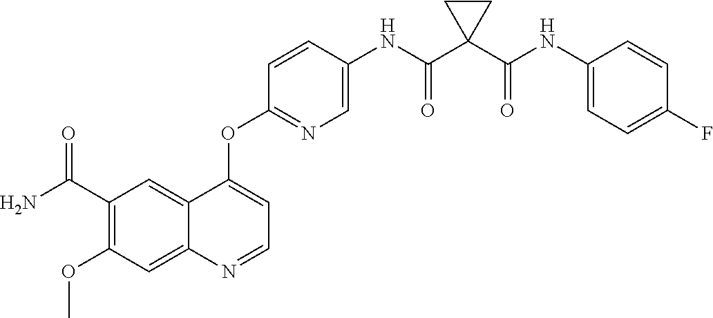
C1(OC)=C(C(N)=O)C=C2C(=C1)N=CC=C2OC1=NC=C(NC(C2(C(NC3=CC=C(F)C=C3)=O)CC2)=O)C=C1
